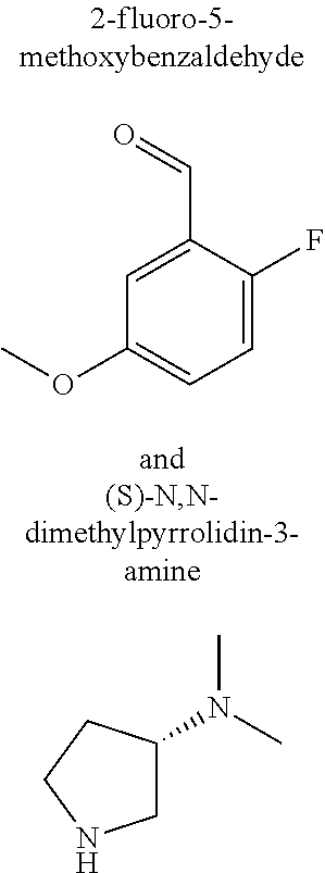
C1=C(C=O)C(F)=CC=C1OC.C1C(N(C)C)CCN1
